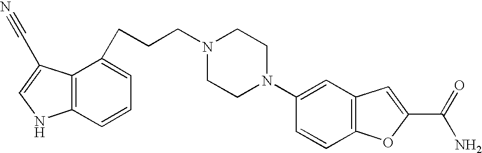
C12=C(C=CC=C1CCCN1CCN(C3=CC4=C(C=C3)OC(C(=O)N)=C4)CC1)NC=C2C#N
